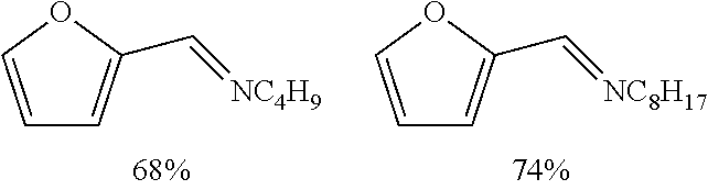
C1=COC(C=[NC4H9])=C1.C1=COC(C=[NC8H17])=C1
